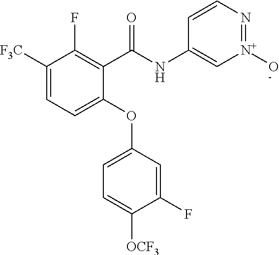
C1(C(NC2=C[N+](O)=NC=C2)=O)=C(F)C([F3C])=CC=C1OC1=CC=C([OCF3])C(F)=C1
